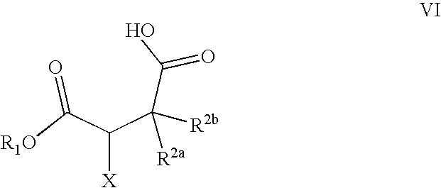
OC(C(C(C(=O)[R1O])[X])([R2b])[R2a])=O
